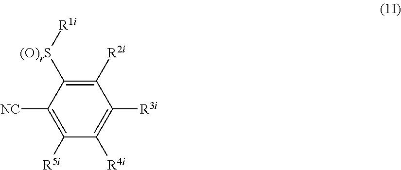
C1([R2i])=C([(O)rS][R1i])C([NC])=C([R5i])C([R4i])=C1[R3i]
